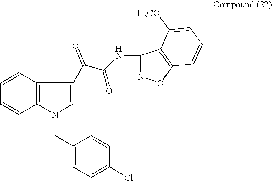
C1=CC2=C(C=C1)N(CC1=CC=C(Cl)C=C1)C=C2C(C(=O)NC1=NOC2=C1C([H3CO])=CC=C2)=O
